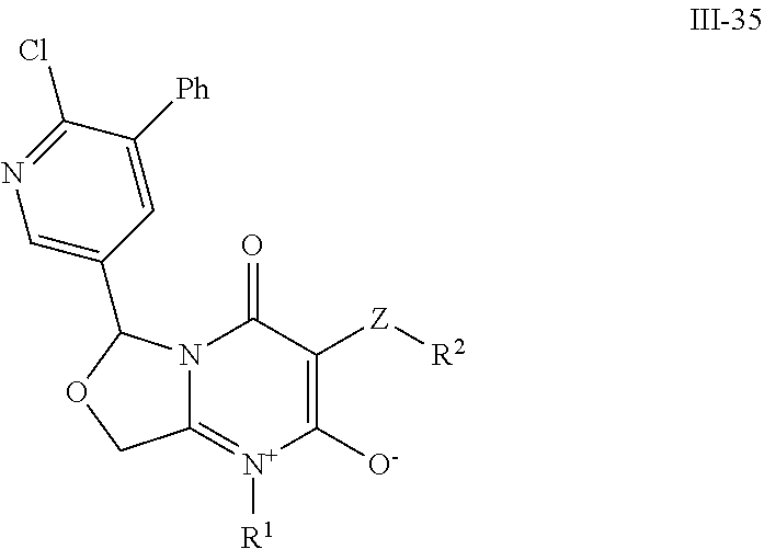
C12=[N+]([R1])C([O-])=C([Z][R2])C(=O)N1C(C1=CN=C(Cl)C([Ph])=C1)OC2
